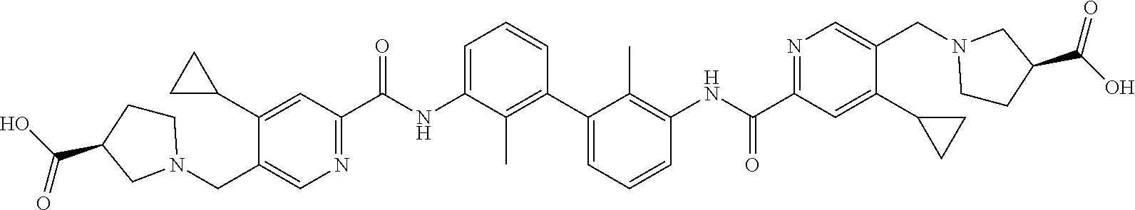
C1(C2CC2)=CC(C(NC2=CC=CC(C3=CC=CC(NC(C4=NC=C(CN5CCC(C(=O)O)C5)C(C5CC5)=C4)=O)=C3C)=C2C)=O)=NC=C1CN1CCC(C(=O)O)C1
